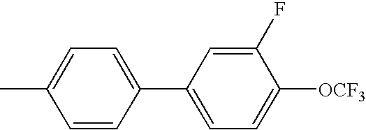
C1=CC(C2=CC=C([OCF3])C(F)=C2)=CC=C1C
